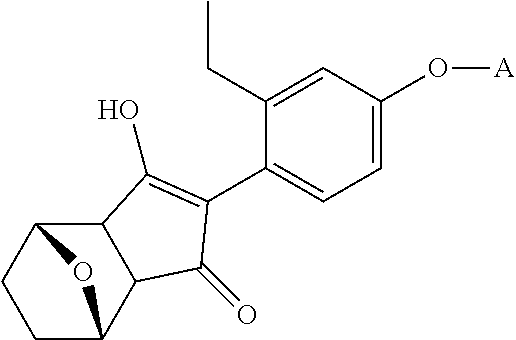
C1=C(O[A])C=C(CC)C(C2=C(O)C3C(C4CCC3O4)C2=O)=C1
